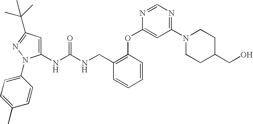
N(C(NCC1=C(OC2=CC(N3CCC(CO)CC3)=NC=N2)C=CC=C1)=O)C1=CC(C(C)(C)C)=NN1C1=CC=C(C)C=C1
